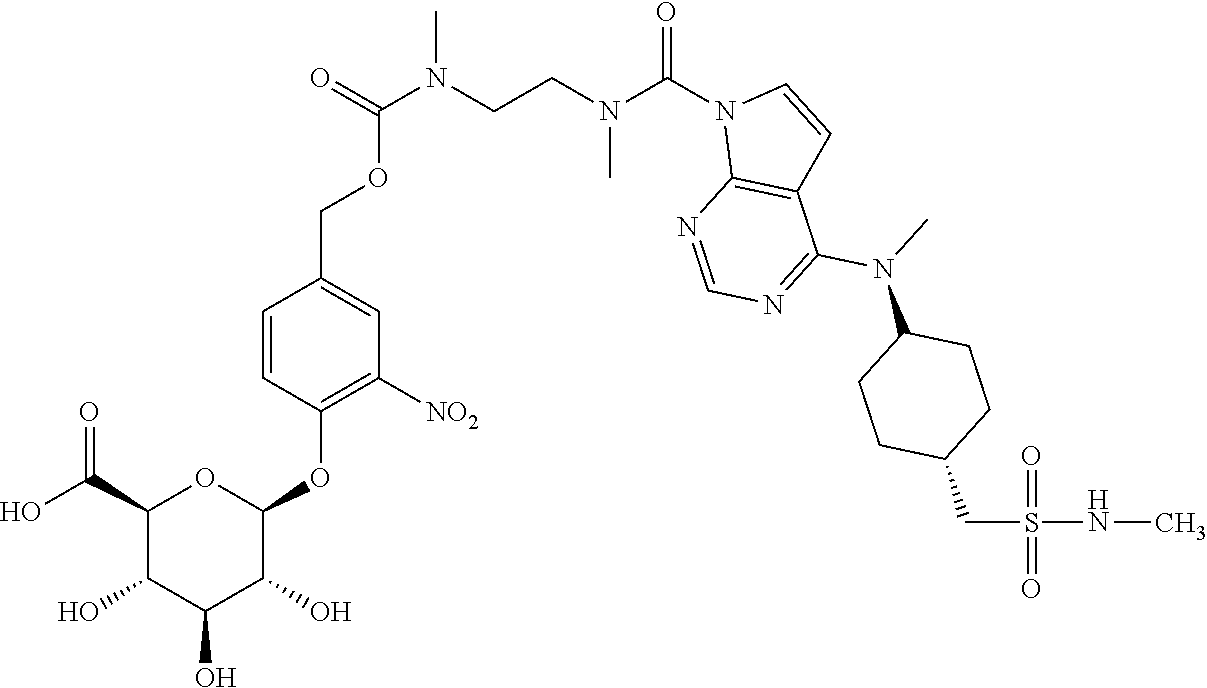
C1(N(C)C2CCC(CS(NC)(=O)=O)CC2)=NC=NC2=C1C=CN2C(N(C)CCN(C)C(OCC1=CC([NO2])=C(OC2OC(C(O)=O)C(O)C(O)C2O)C=C1)=O)=O
